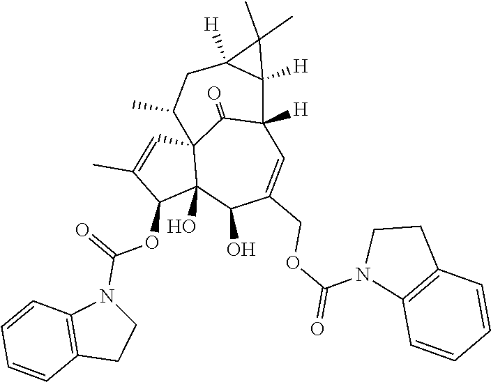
C123C(O)(C(O)C(COC(=O)N4CCC5=C4C=CC=C5)=CC([H])(C1=O)C1([H])C([H])(CC2C)C1(C)C)C(OC(N1C2=C(CC1)C=CC=C2)=O)C(C)=C3
